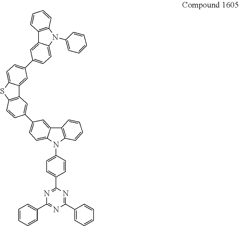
C1=CC=CC(C2=NC(C3=CC=CC=C3)=NC(C3=CC=C(N4C5=C(C6=CC(C7=CC8=C(SC9=CC=C(C%10=CC=C%11C(=C%10)C%10=C(N%11C%11=CC=CC=C%11)C=CC=C%10)C=C89)C=C7)=CC=C46)C=CC=C5)C=C3)=N2)=C1
